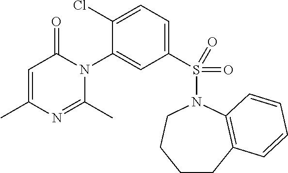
C1(=O)C=C(C)N=C(C)N1C1=CC(S(N2CCCCC3=C2C=CC=C3)(=O)=O)=CC=C1Cl
